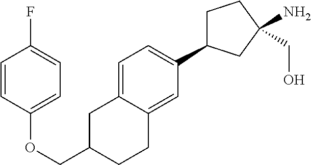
C1=C2C(=CC(C3CCC(CO)(N)C3)=C1)CCC(COC1=CC=C(F)C=C1)C2
